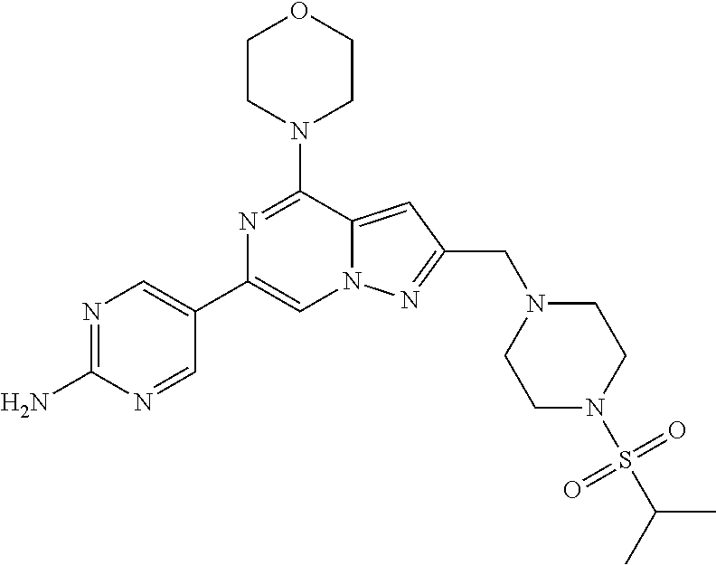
N1=C(N)N=CC(C2=CN3C(=CC(CN4CCN(S(=O)(=O)C(C)C)CC4)=N3)C(N3CCOCC3)=N2)=C1
